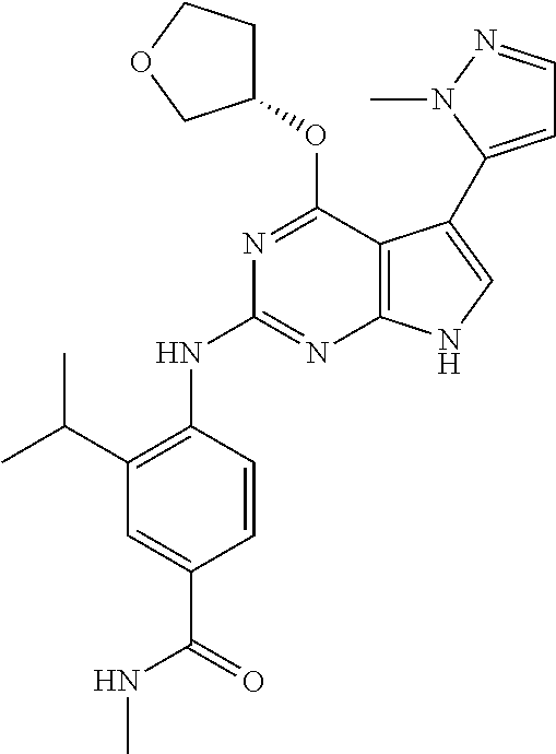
C1(C(C)C)=C(NC2=NC3=C(C(OC4CCOC4)=N2)C(C2=CC=NN2C)=CN3)C=CC(C(=O)NC)=C1
